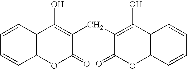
C12=C(C=CC=C1)C(O)=C(CC1=C(O)C3=C(OC1=O)C=CC=C3)C(=O)O2
